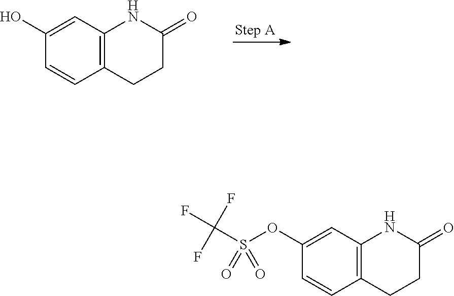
C12=C(C=C(O)C=C1)NC(=O)CC2.C12=C(C=C(OS(C(F)(F)F)(=O)=O)C=C1)NC(=O)CC2
